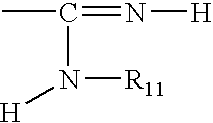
CC(N([R11])[H])=N[H]
